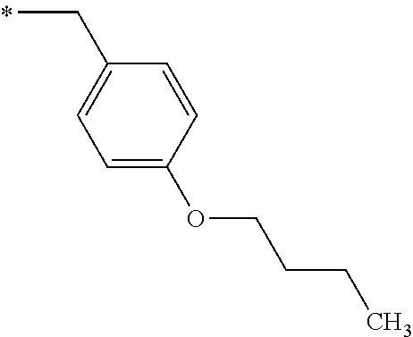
C(C)C1=CC=C(OCCCC)C=C1
